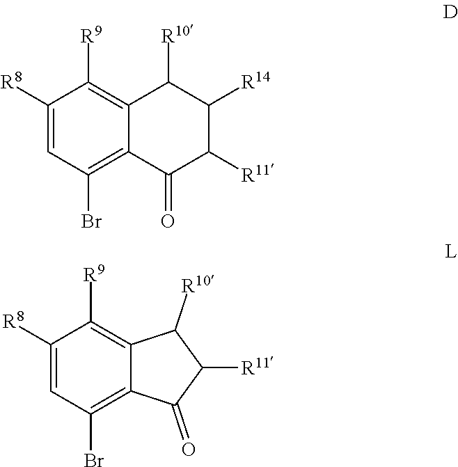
C1([R8])=CC(Br)=C2C(=C1[R9])C([R10])C([R11])C2=O.C1([R8])=CC(Br)=C2C(=C1[R9])C([R10])C([R14])C([R11])C2=O
